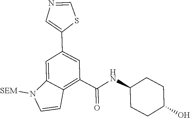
C1=C2C(=C(C(=O)NC3CCC(O)CC3)C=C1C1=CN=CS1)C=CN2[SEM]
